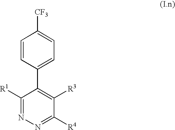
C1=CC(C2=C([R3])C([R4])=NN=C2[R1])=CC=C1[CF3]
